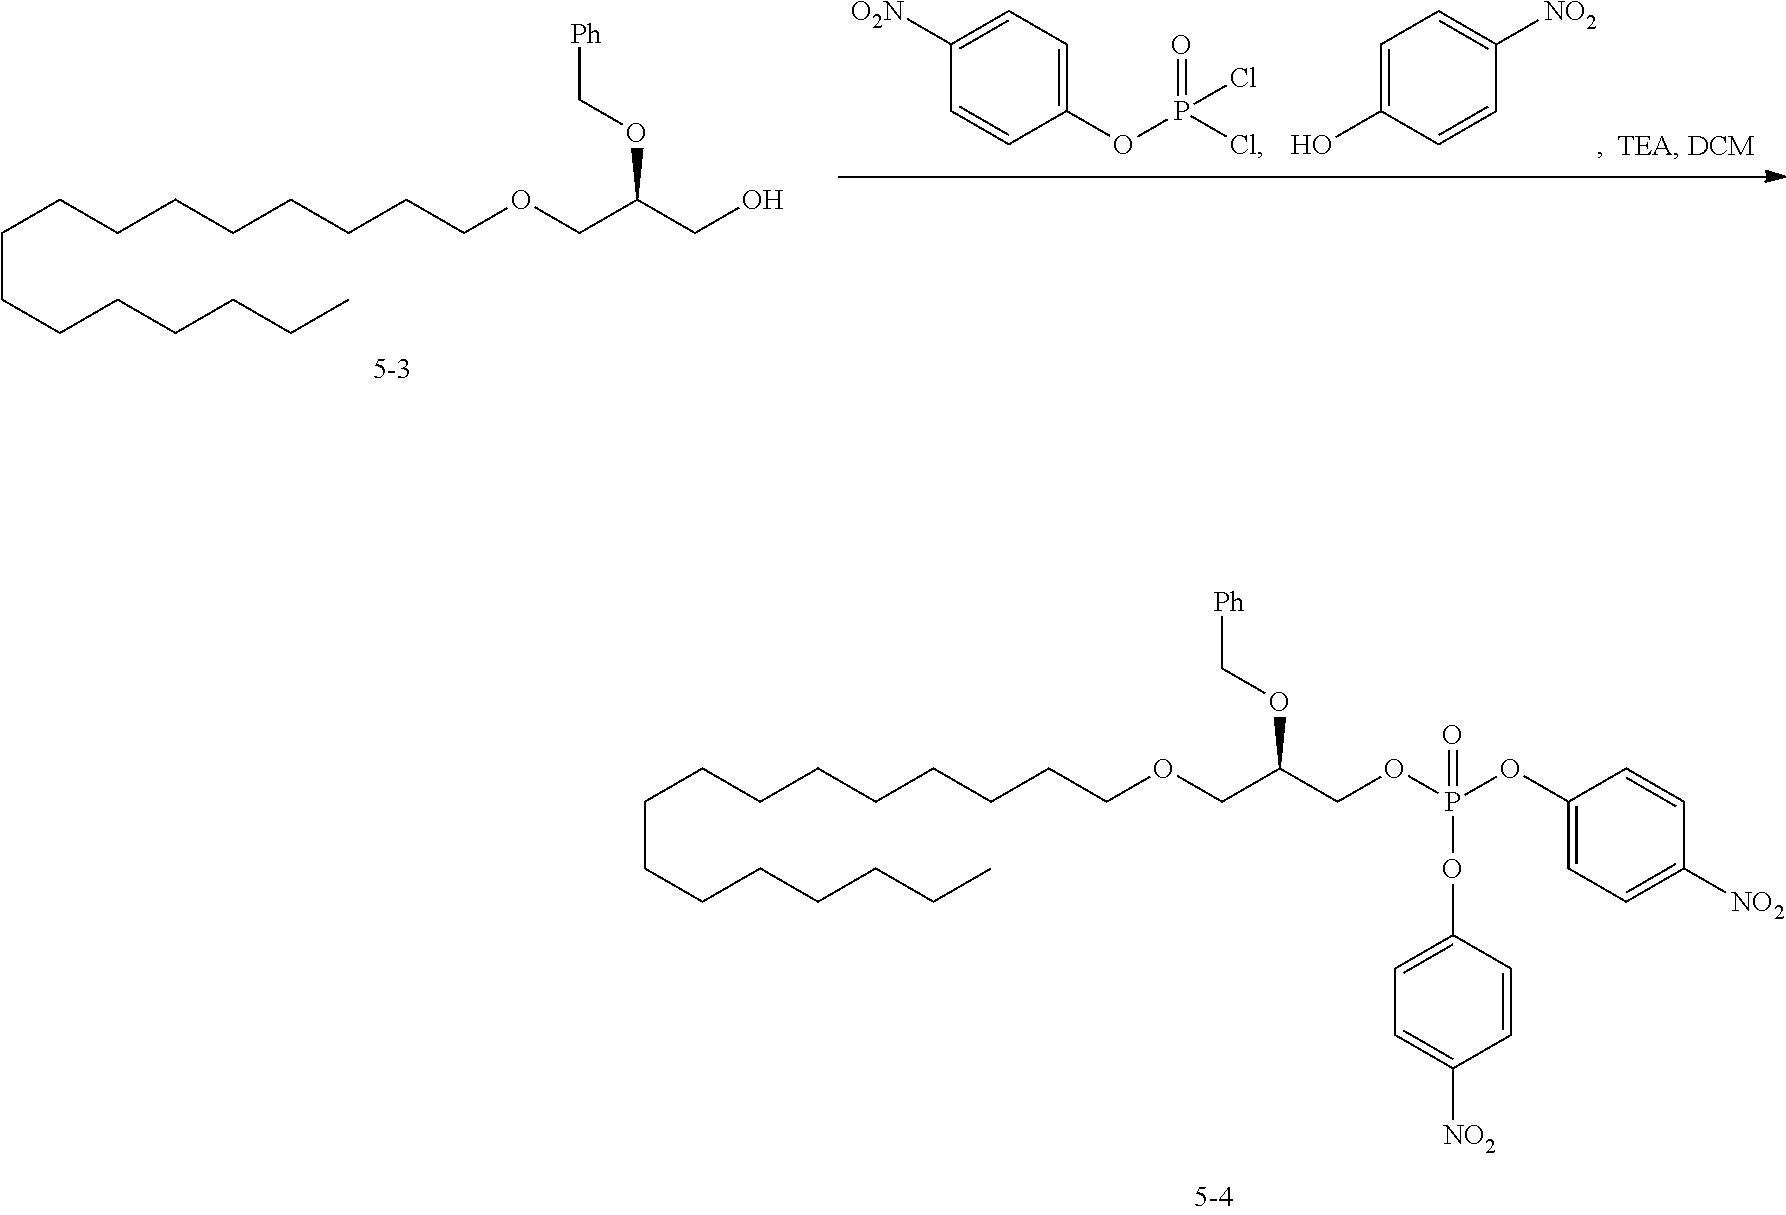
C(CCCCCCCCOCC(COP(OC1=CC=C([NO2])C=C1)(OC1=CC=C([NO2])C=C1)=O)OC[Ph])CCCCCCC.C1=CC(OP(Cl)(=O)Cl)=CC=C1[O2N].C1=C(O)C=CC([NO2])=C1.C(CCCCCCCCOCC(CO)OC[Ph])CCCCCCC
